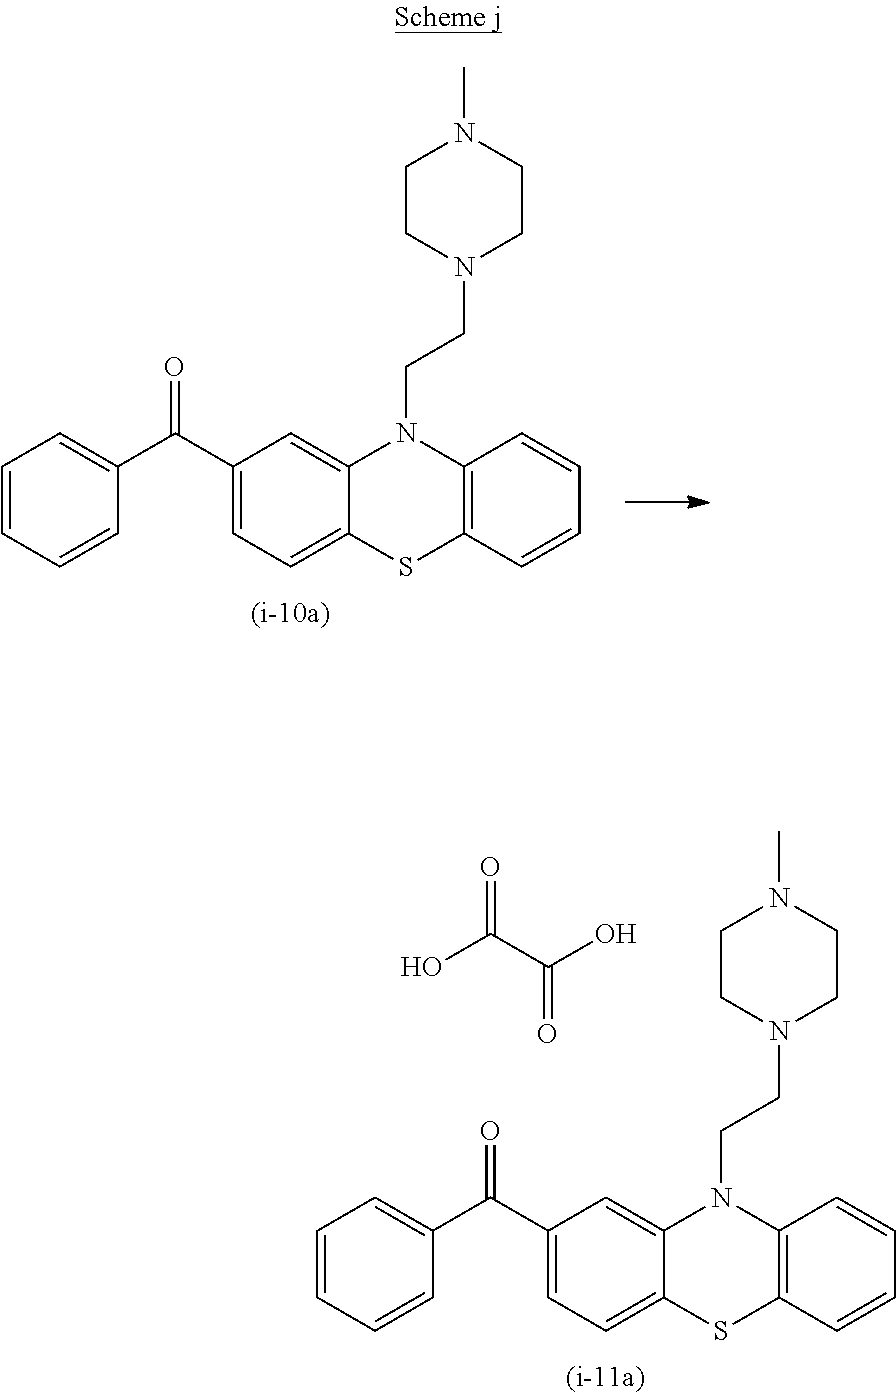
C1=CC=CC(C(C2=CC=C3C(=C2)N(CCN2CCN(C)CC2)C2=C(S3)C=CC=C2)=O)=C1.C1=CC=CC(C(C2=CC=C3C(=C2)N(CCN2CCN(C)CC2)C2=C(S3)C=CC=C2)=O)=C1.O=C(C(O)=O)O
